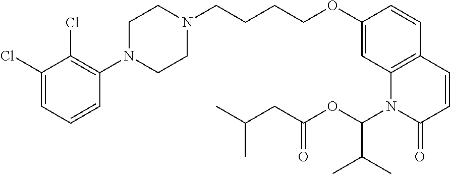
C1(Cl)=CC=CC(N2CCN(CCCCOC3=CC4=C(C=C3)C=CC(=O)N4C(OC(=O)CC(C)C)C(C)C)CC2)=C1Cl
